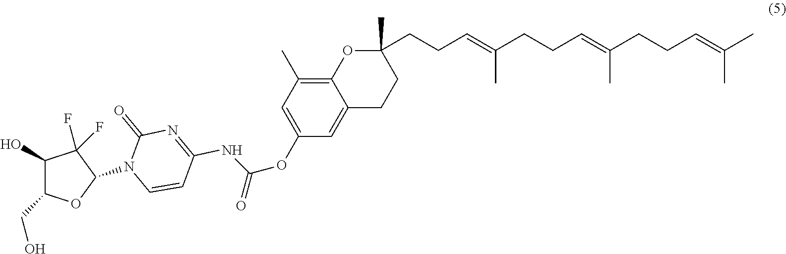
C1=CC(NC(OC2=CC(C)=C3C(=C2)CCC(CCC=C(CCC=C(CCC=C(C)C)C)C)(C)O3)=O)=NC(=O)N1C1C(F)(F)C(O)C(CO)O1
